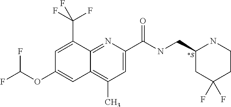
C1(C)=C2C(=NC(C(NCC3CC(F)(F)CCN3)=O)=C1)C(C(F)(F)F)=CC(OC(F)F)=C2.[*S]
